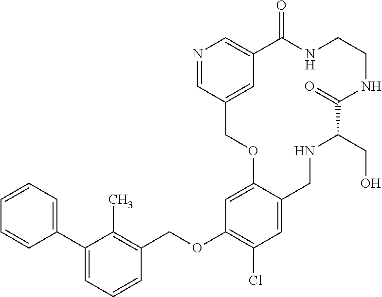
C1=CC=C(C2=CC=CC(COC3=C(Cl)C=C4C(=C3)OCC3=CC(=CN=C3)C(=O)NCCNC(=O)C(CO)NC4)=C2C)C=C1
